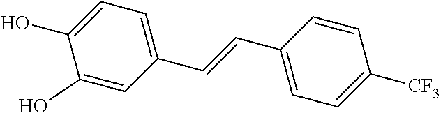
C1(O)=CC(C=CC2=CC=C([CF3])C=C2)=CC=C1O
